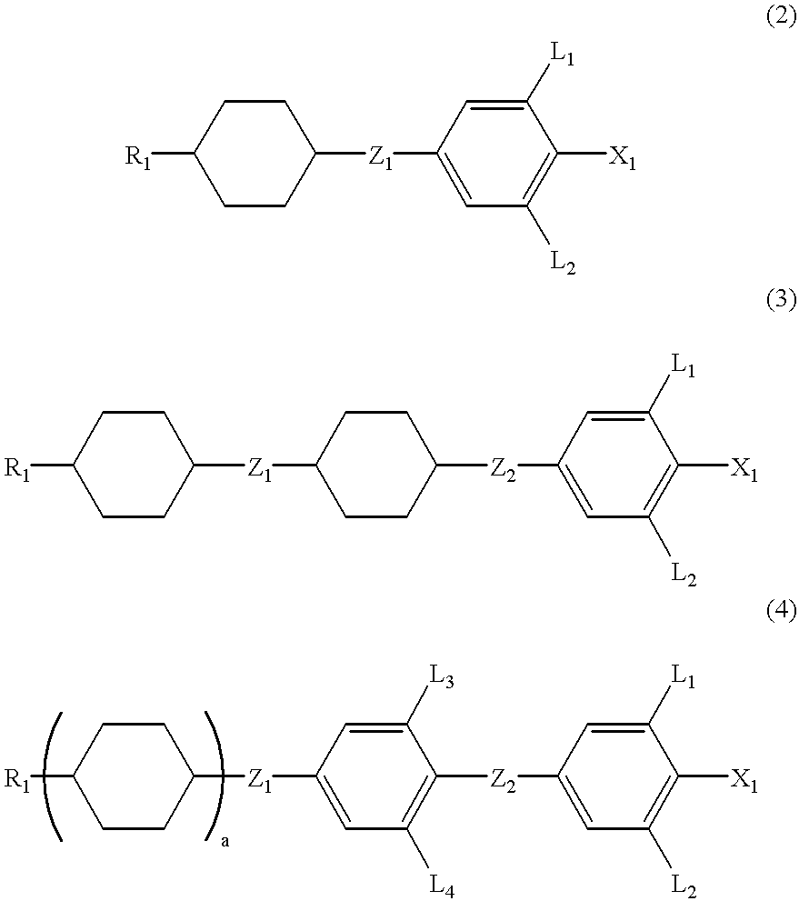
[R1]C1CCC([Z1]C2=CC([L2])=C([X1])C([L1])=C2)CC1.[Z1](C1CCC([Z2]C2=CC([L2])=C([X1])C([L1])=C2)CC1)C1CCC([R1])CC1.[Z1](C1=CC([L4])=C([Z2]C2=CC([L2])=C([X1])C([L1])=C2)C([L3])=C1)C1CCC([R1])CC1
